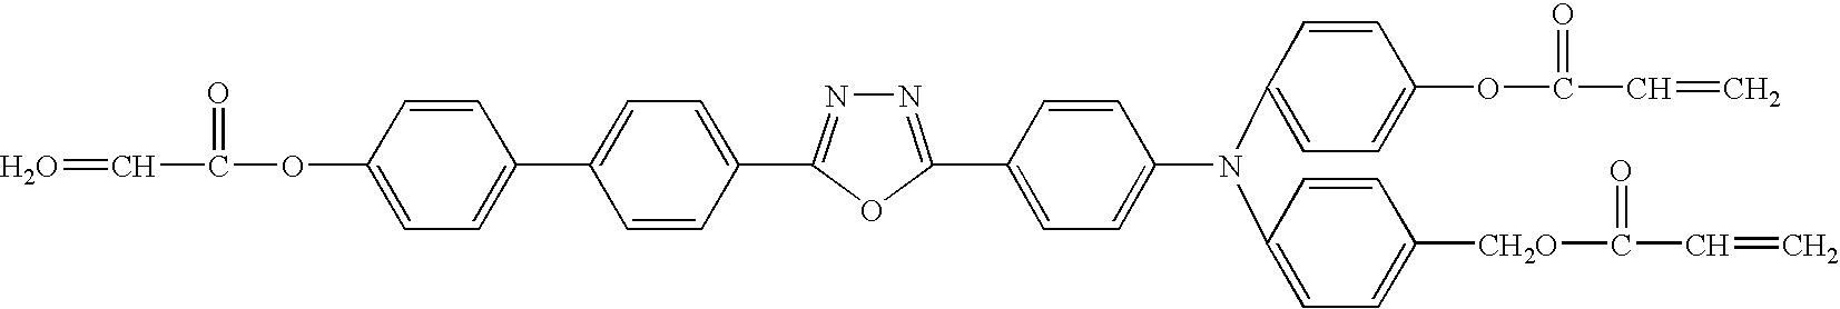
N1=C(C2=CC=C(N(C3=CC=C(OC(=O)C=C)C=C3)C3=CC=C([CH2O]C(=O)C=C)C=C3)C=C2)OC(C2=CC=C(C3=CC=C(OC(=O)C=O)C=C3)C=C2)=N1
